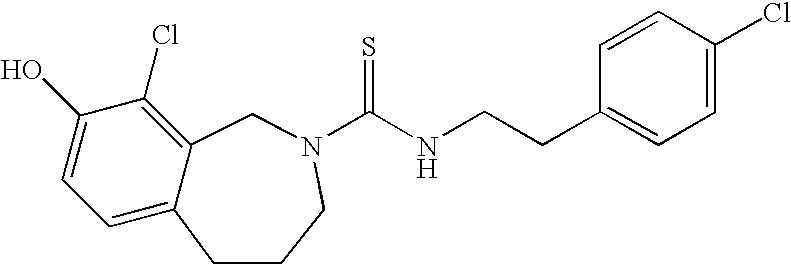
C1=C2C(=C(Cl)C(O)=C1)CN(C(NCCC1=CC=C(Cl)C=C1)=S)CCC2
